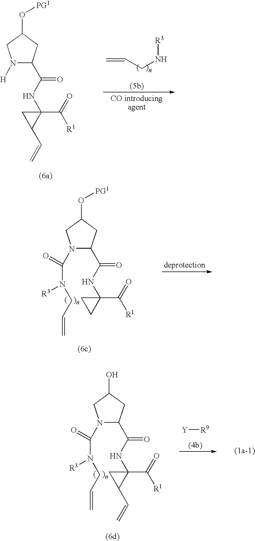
C=CCN[R3].N1([H])C(C(NC2(C(=O)[R1])CC2C=C)=O)CC(O[PG1])C1.N1(C(N([R3])CC=C)=O)C(C(NC2(C(=O)[R1])CC2)=O)CC(O[PG1])C1.N1(C(N([R3])CC=C)=O)C(C(NC2(C(=O)[R1])CC2C=C)=O)CC(O)C1.[Y][R9]
